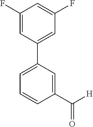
C1(C([H])=O)=CC(C2=CC(F)=CC(F)=C2)=CC=C1
